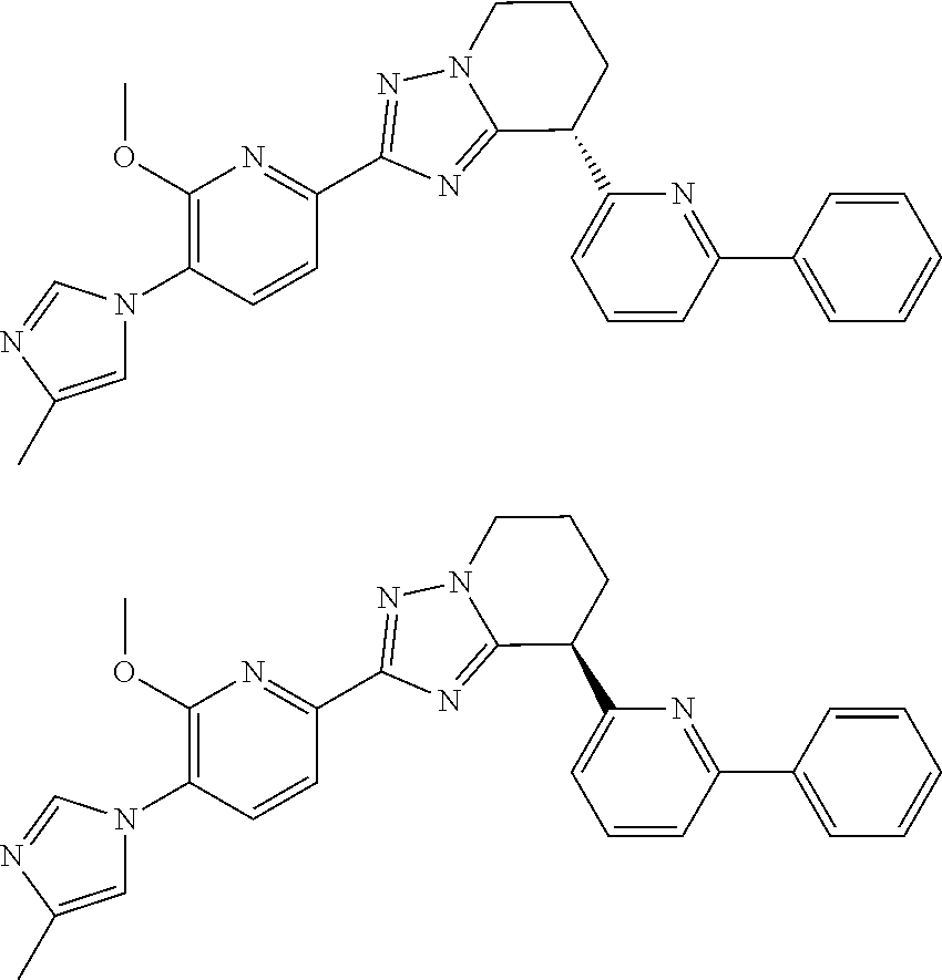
C1=C(C)N=CN1C1=C(OC)N=C(C2=NN3CCCC(C4=CC=CC(C5=CC=CC=C5)=N4)C3=N2)C=C1.C1=C(C)N=CN1C1=C(OC)N=C(C2=NN3CCCC(C4=CC=CC(C5=CC=CC=C5)=N4)C3=N2)C=C1
